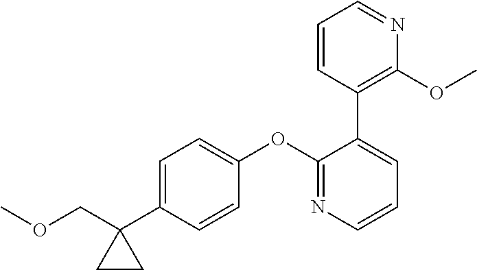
C1(OC2=CC=C(C3(COC)CC3)C=C2)=NC=CC=C1C1=C(OC)N=CC=C1
